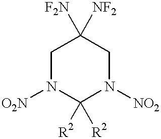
C1N([O2N])C([R2])([R2])N([NO2])CC1([NF2])[F2N]
